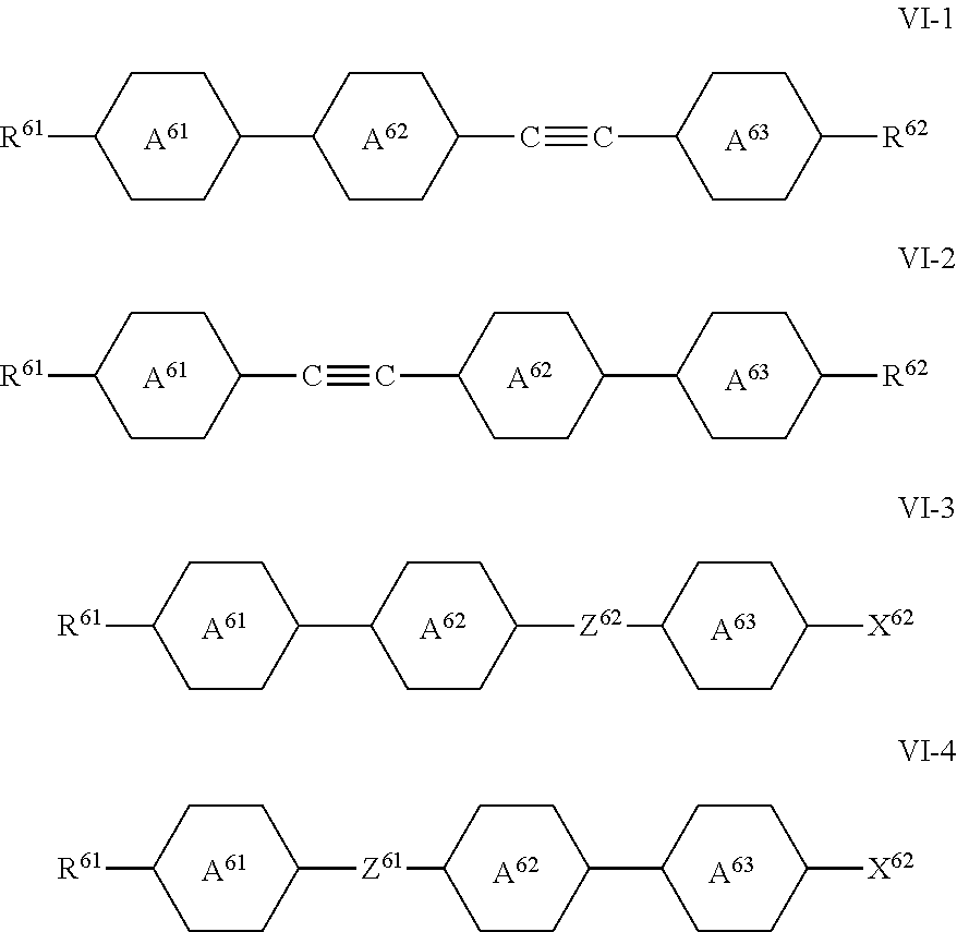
[A61].[A62].[A63].C1CC(C2CCC(C#CC3CCC([R62])CC3)CC2)CCC1[R61].[A63].[A61].[A62].C1CC(C#CC2CCC(C3CCC([R62])CC3)CC2)CCC1[R61].[A62].[A63].[A61].C1CC(C2CCC([Z62]C3CCC([X62])CC3)CC2)CCC1[R61].[A61].[A62].[A63].C1CC([Z61]C2CCC(C3CCC([X62])CC3)CC2)CCC1[R61]
